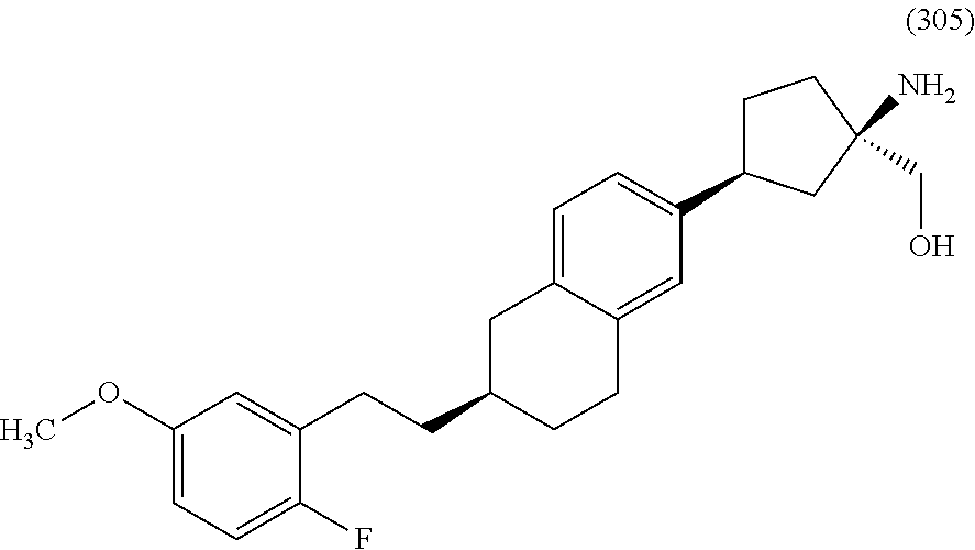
C1=C2C(=CC(C3CCC(CO)(N)C3)=C1)CCC(CCC1=CC(OC)=CC=C1F)C2
